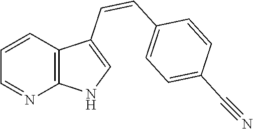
C1=CC2=C(N=C1)NC=C2C=CC1=CC=C(C#N)C=C1
